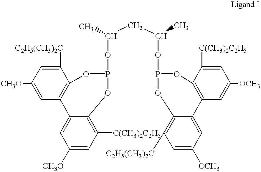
C1([C2H5(CH3)2C])=CC([CH3O])=CC2=C1OP(OC(CC(OP1OC3=C(C4=CC([OCH3])=CC([C2H5(CH3)2C])=C4O1)C=C([OCH3])C=C3[C(CH3)2C2H5])C)C)OC1=C([C(CH3)2C2H5])C=C([CH3O])C=C21
